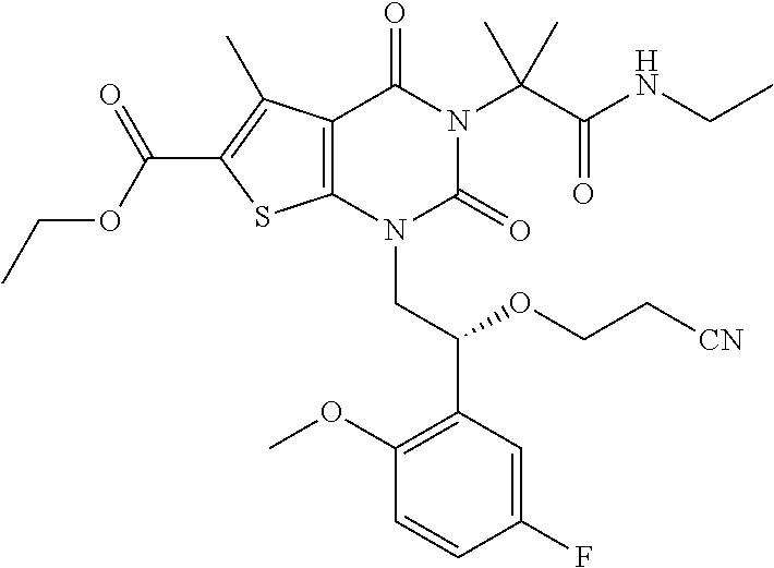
C1(F)=CC(C(OCC[CN])CN2C(=O)N(C(C(=O)NCC)(C)C)C(=O)C3=C2SC(C(OCC)=O)=C3C)=C(OC)C=C1
